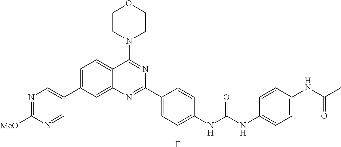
C1=C(C2=CN=C([MeO])N=C2)C=C2C(=C1)C(N1CCOCC1)=NC(C1=CC(F)=C(NC(NC3=CC=C(NC(C)=O)C=C3)=O)C=C1)=N2
